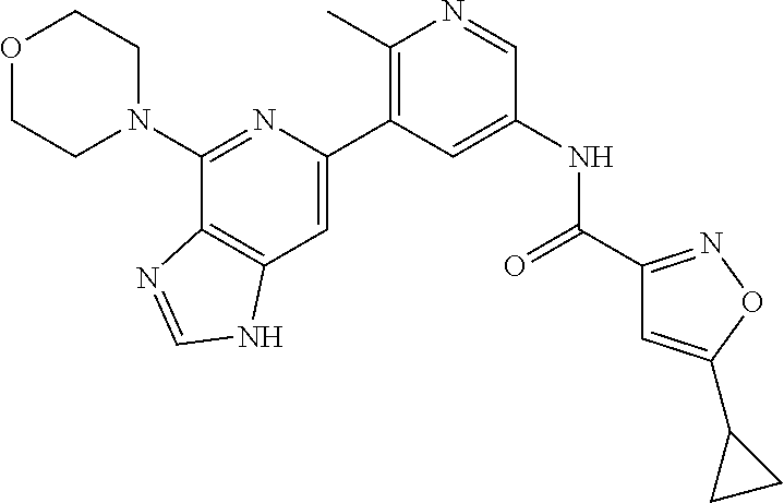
O1CCN(C2=NC(C3=C(C)N=CC(NC(=O)C4=NOC(C5CC5)=C4)=C3)=CC3=C2N=CN3)CC1
